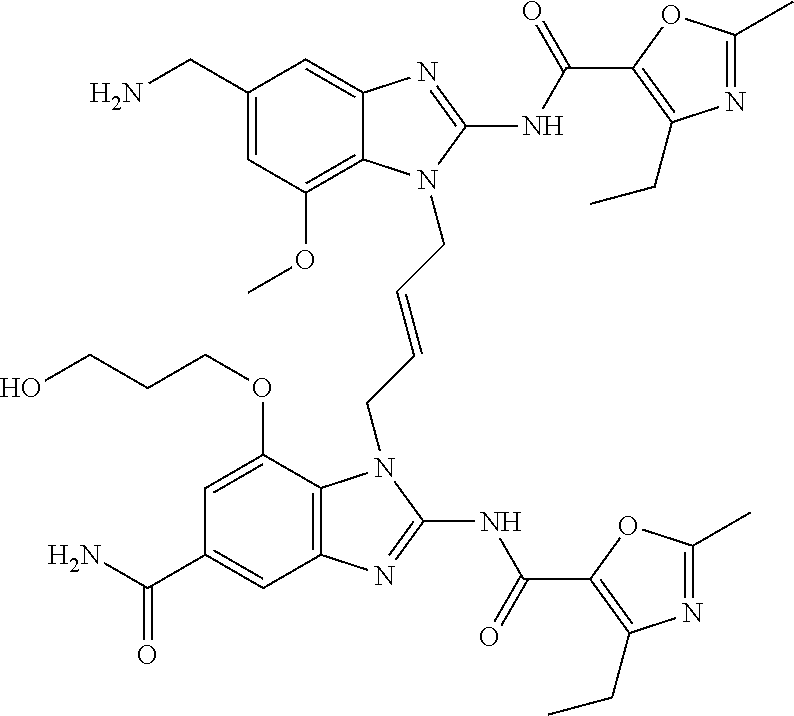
C1(CN)=CC(OC)=C2C(=C1)N=C(NC(=O)C1=C(CC)N=C(C)O1)N2CC=CCN1C2=C(C=C(C(N)=O)C=C2OCCCO)N=C1NC(=O)C1=C(CC)N=C(C)O1
